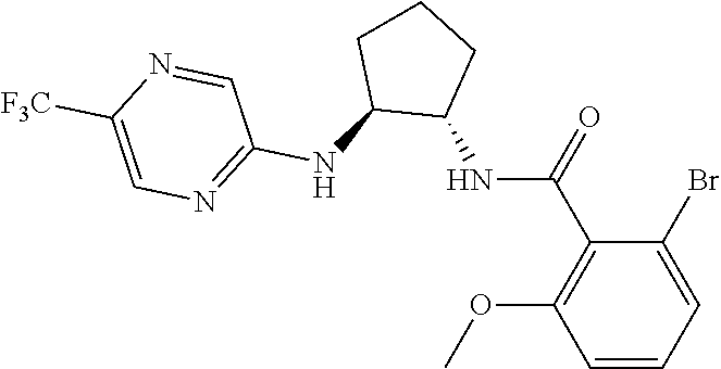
C1(Br)=CC=CC(OC)=C1C(=O)NC1CCCC1NC1=NC=C([F3C])N=C1
